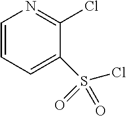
C1=CC=C(S(Cl)(=O)=O)C(Cl)=N1
